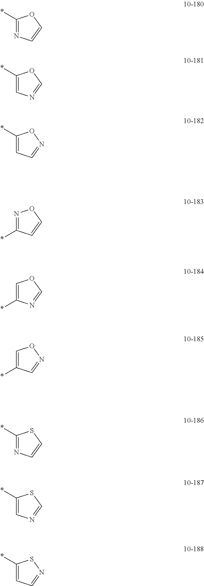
*C1=NC=CO1.*C1=CN=CO1.*C1=CC=NO1.N1=C(*)C=CO1.C1=C(*)N=CO1.C1=C(*)C=NO1.*C1=NC=CS1.*C1=CN=CS1.*C1=CC=NS1
